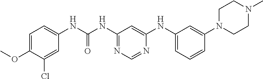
C1=C(OC)C(Cl)=CC(NC(NC2=NC=NC(NC3=CC=CC(N4CCN(C)CC4)=C3)=C2)=O)=C1
